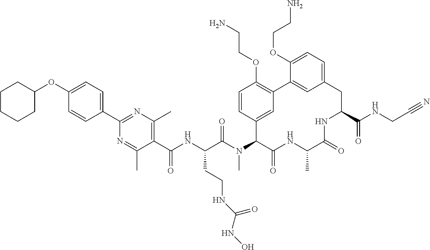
C1CCCC(OC2=CC=C(C3=NC(C)=C(C(=O)NC(CCNC(NO)=O)C(=O)N(C)C4C5=CC(=C(OCCN)C=C5)C5=CC(=CC=C5OCCN)CC(C(=O)NCC#N)NC(=O)C(C)NC4=O)C(C)=N3)C=C2)C1
